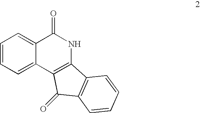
C1=CC=C2C(=C1)C(=O)NC1=C2C(=O)C2=C1C=CC=C2
